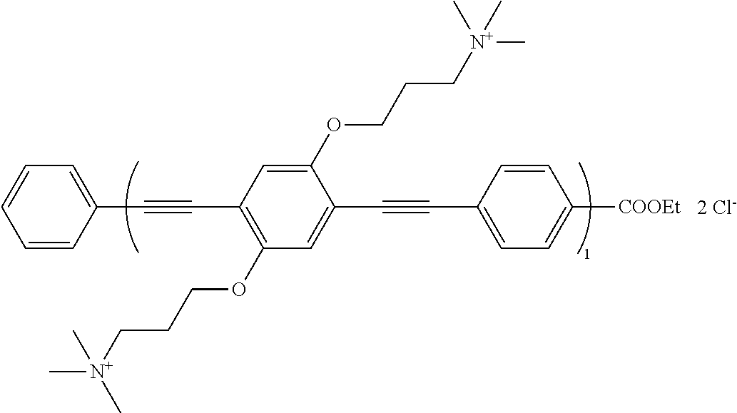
C1=CC=CC(C#CC2=C(OCCC[N+](C)(C)C)C=C(C#CC3=CC=C([COOEt])C=C3)C(OCCC[N+](C)(C)C)=C2)=C1.[2 Cl-]
